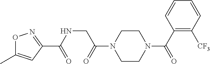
O1C(C)=CC(C(=O)NCC(=O)N2CCN(C(=O)C3=C([CF3])C=CC=C3)CC2)=N1
